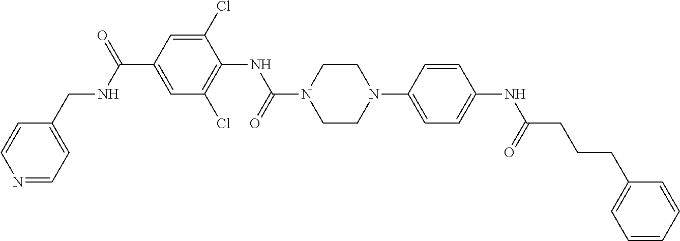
N1(C(NC2=C(Cl)C=C(C(NCC3=CC=NC=C3)=O)C=C2Cl)=O)CCN(C2=CC=C(NC(CCCC3=CC=CC=C3)=O)C=C2)CC1
